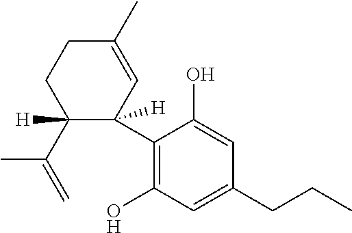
C1(C2([H])C([H])(C(=C)C)CCC(C)=C2)=C(O)C=C(CCC)C=C1O
